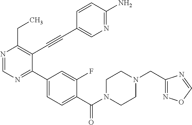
N1=CN=C(C2=CC=C(C(N3CCN(CC4=NOC=N4)CC3)=O)C(F)=C2)C(C#CC2=CN=C(N)C=C2)=C1CC
